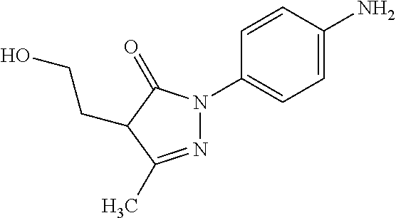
N1=C(C)C(CCO)C(=O)N1C1=CC=C(N)C=C1
